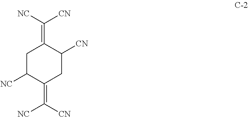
C1C([NC])C(=C([NC])[CN])CC([CN])C1=C([CN])[NC]
